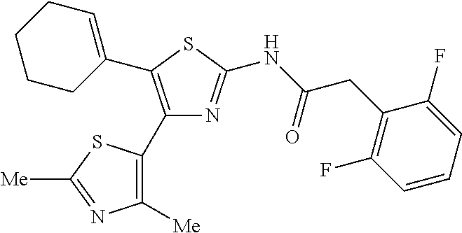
C1(C2=C([Me])N=C([Me])S2)=C(C2=CCCCC2)SC(NC(CC2=C(F)C=CC=C2F)=O)=N1
